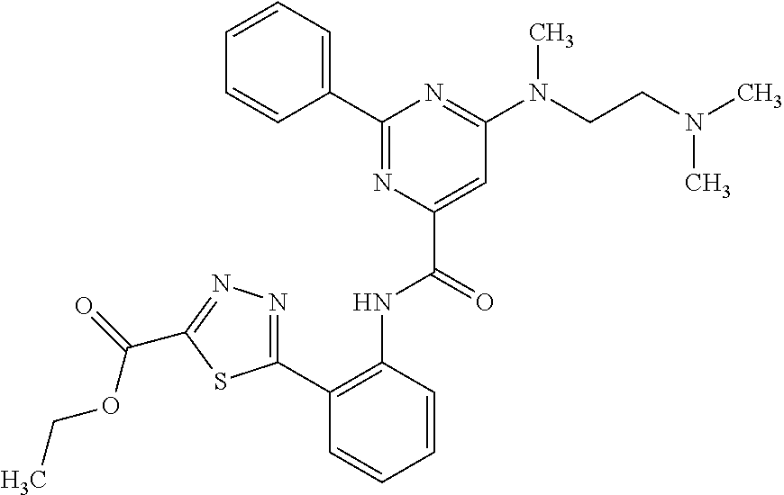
C1(C2=C(NC(C3=CC(N(CCN(C)C)C)=NC(C4=CC=CC=C4)=N3)=O)C=CC=C2)=NN=C(C(=O)OCC)S1
